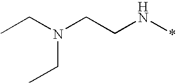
C(N*)CN(CC)CC
